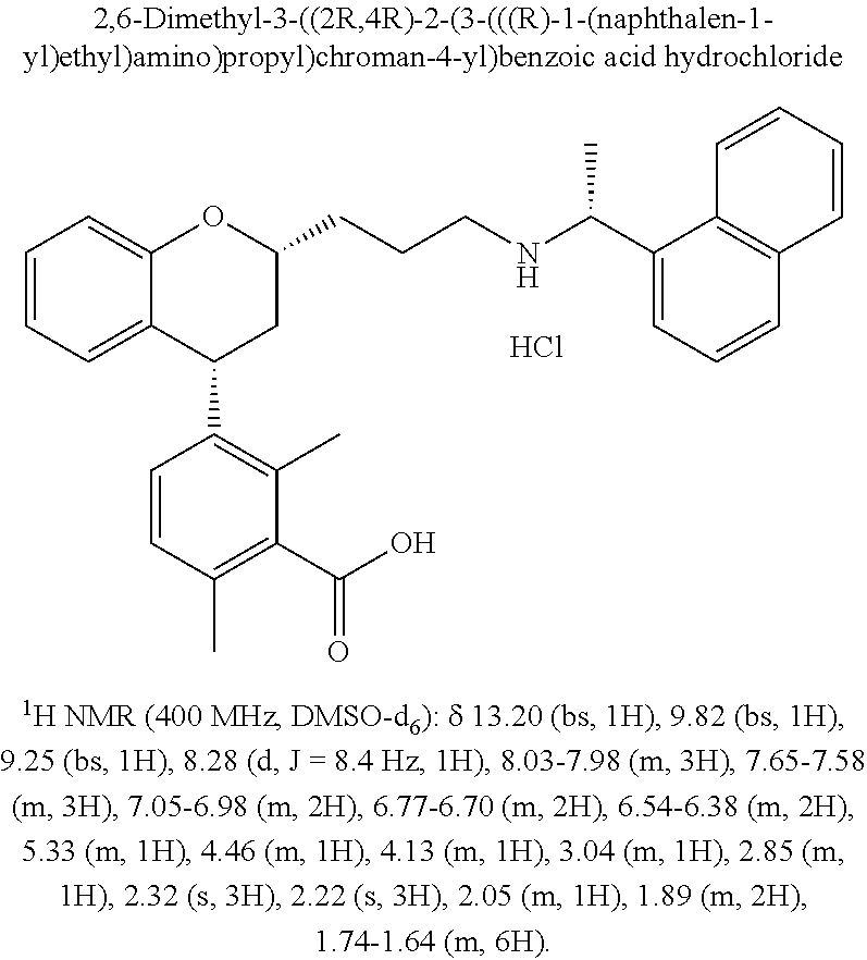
Cl.C12=CC=CC=C1C(C1=C(C)C(C(O)=O)=C(C)C=C1)CC(CCCNC(C1=CC=CC3=C1C=CC=C3)C)O2
